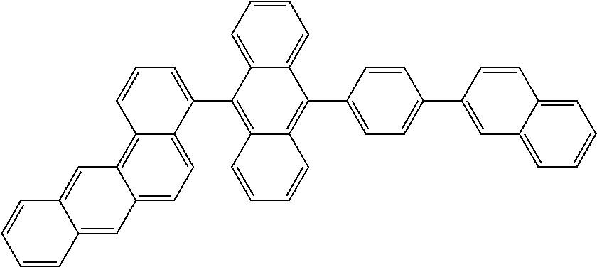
C1=CC=C2C(=C1)C(C1=CC=C(C3=CC4=CC=CC=C4C=C3)C=C1)=C1C(=C2C2=CC=CC3=C4C(=CC=C23)C=C2C(=C4)C=CC=C2)C=CC=C1
